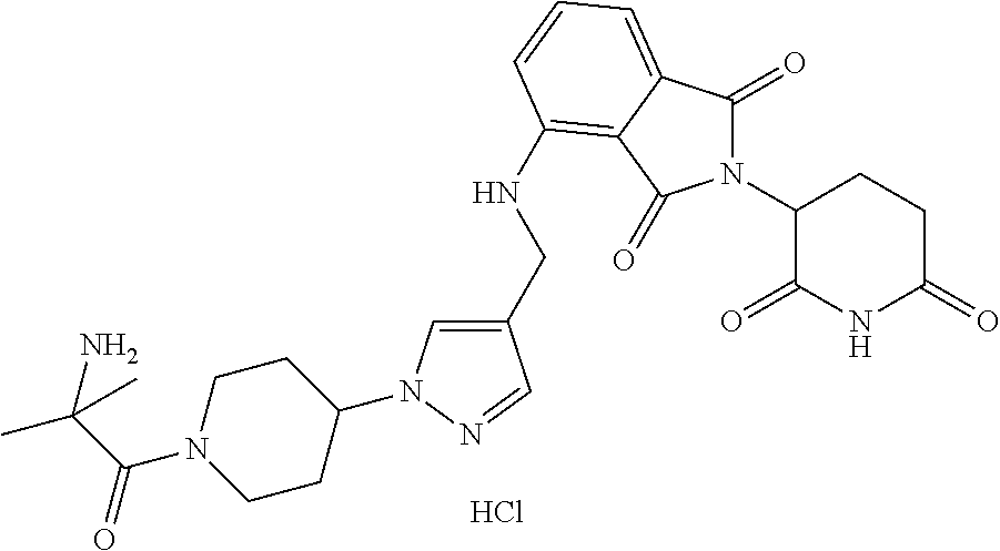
C1(CNC2=C3C(=CC=C2)C(=O)N(C2C(=O)NC(=O)CC2)C3=O)=CN(C2CCN(C(C(N)(C)C)=O)CC2)N=C1.Cl
